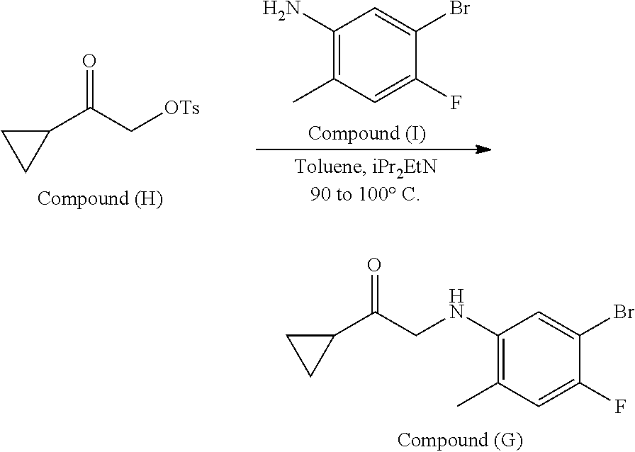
[OTs]CC(C1CC1)=O.C1(N)=C(C)C=C(F)C(Br)=C1.C1(NCC(C2CC2)=O)=C(C)C=C(F)C(Br)=C1
